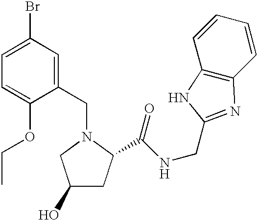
C1(CN2CC(O)CC2C(NCC2=NC3=C(C=CC=C3)N2)=O)=CC(Br)=CC=C1OCC
